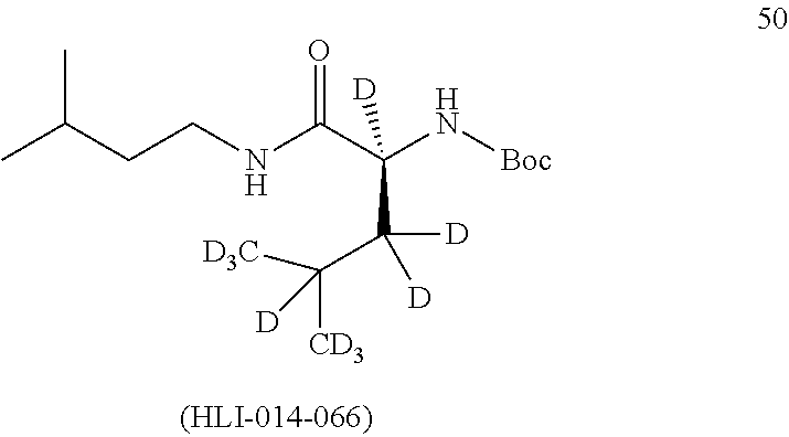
CC(CCNC(C(N[Boc])(C(C([D3C])([CD3])[D])([D])[D])[D])=O)C
